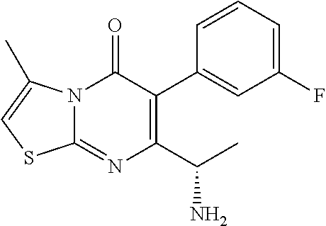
N12C(=O)C(C3=CC(F)=CC=C3)=C(C(C)N)N=C1SC=C2C
